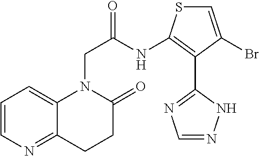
C12=NC=CC=C1N(CC(NC1=C(C3=NC=NN3)C(Br)=CS1)=O)C(=O)CC2
